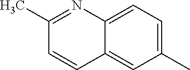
C12=CC(C)=CC=C1N=C(C)C=C2
